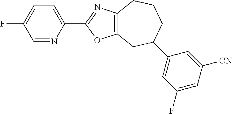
C12=C(N=C(C3=CC=C(F)C=N3)O1)CCCC(C1=CC(F)=CC([CN])=C1)C2
